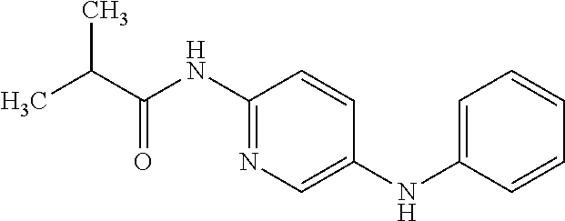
C(C(=O)NC1=NC=C(NC2=CC=CC=C2)C=C1)(C)C
